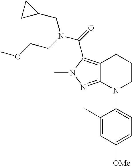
C12=C(C(N(CCOC)CC3CC3)=O)N(C)N=C1N(C1=CC=C([OMe])C=C1C)CCC2
